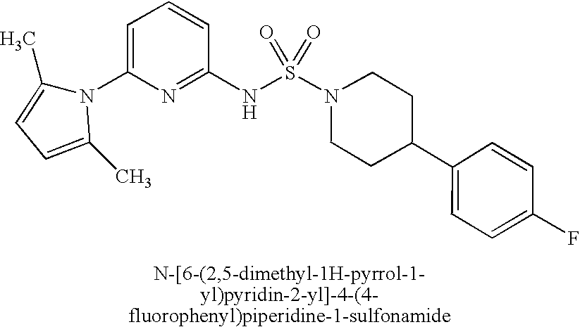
C1=C(N2C(C)=CC=C2C)N=C(NS(N2CCC(C3=CC=C(F)C=C3)CC2)(=O)=O)C=C1
